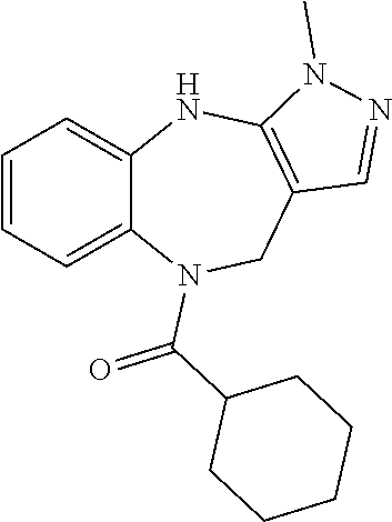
C1=CC=C2C(=C1)NC1=C(CN2C(C2CCCCC2)=O)C=NN1C
